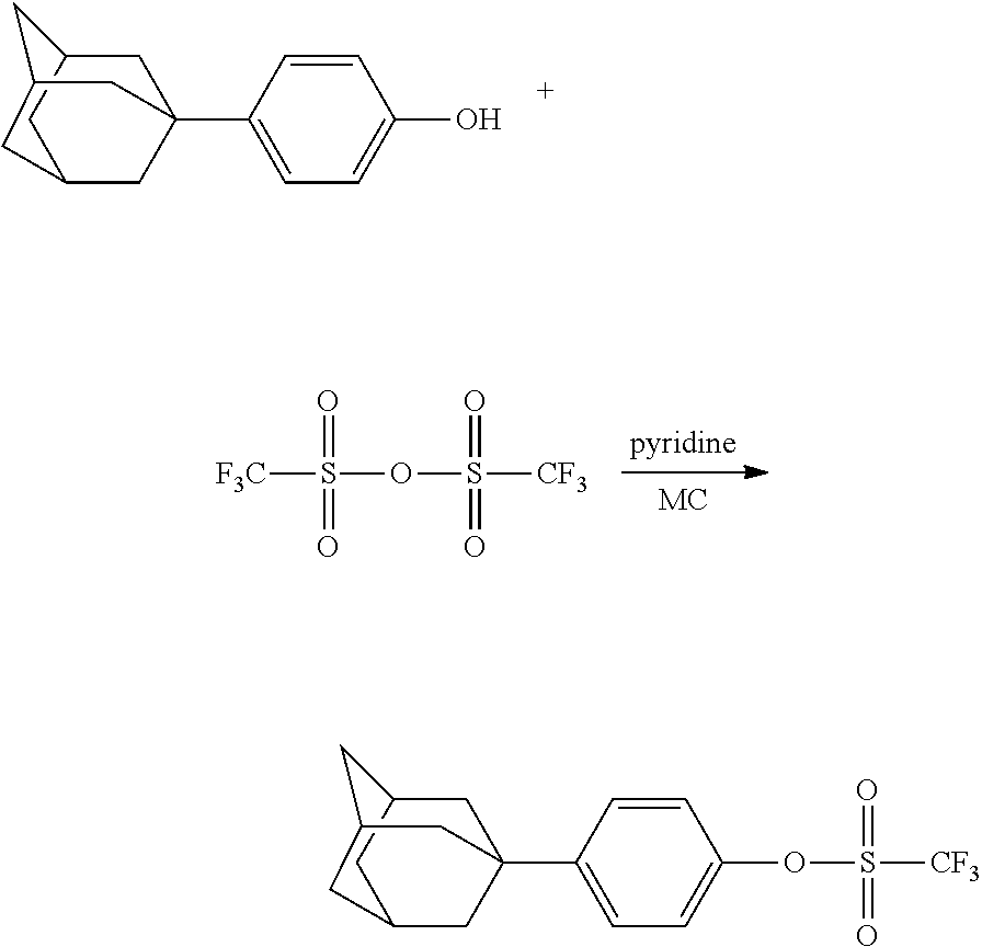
C12CC3(C4=CC=C(O)C=C4)CC(C1)CC(C3)C2.[MC].[F3C]S(OS([CF3])(=O)=O)(=O)=O.C12CC3(C4=CC=C(OS([CF3])(=O)=O)C=C4)CC(C1)CC(C3)C2
